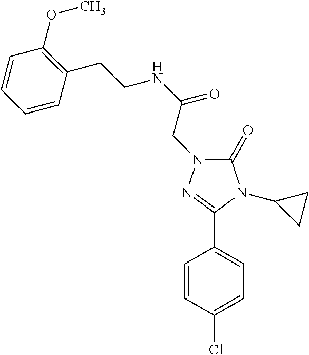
C(NC(=O)CN1C(=O)N(C2CC2)C(C2=CC=C(Cl)C=C2)=N1)CC1=C(OC)C=CC=C1
